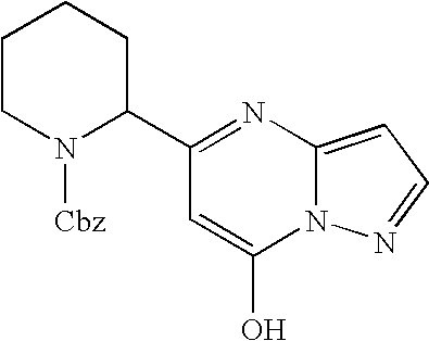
C1(C2=NC3=CC=NN3C(O)=C2)CCCCN1[Cbz]
